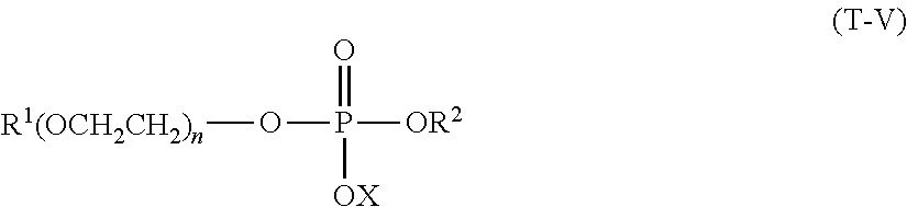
[R1(OCH2CH2)n]OP([OR2])(=O)[OX]
